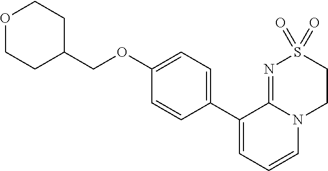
C1(C2=CC=CN3C2=NS(=O)(=O)CC3)=CC=C(OCC2CCOCC2)C=C1
